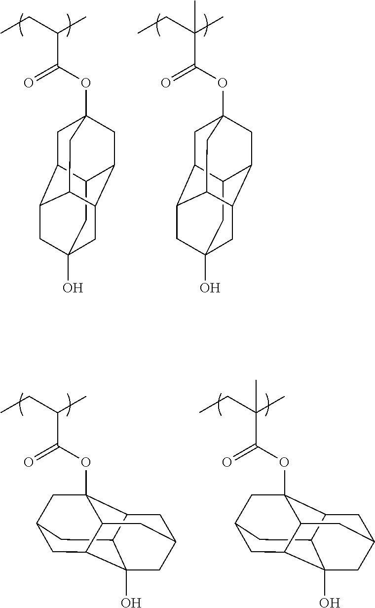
O(C(C(C)CC)=O)C12CC3C4CC5(O)CC(C(C1)C3C5)C4C2.O(C(C(C)(CC)C)=O)C12CC3C4CC5(O)CC(C(C1)C3C5)C4C2.C1C2C3(O)C4CC1CC1(OC(C(C)CC)=O)C2CC(C3)CC41.C1C2C3(O)C4CC1CC1(OC(C(C)(CC)C)=O)C2CC(C3)CC41
